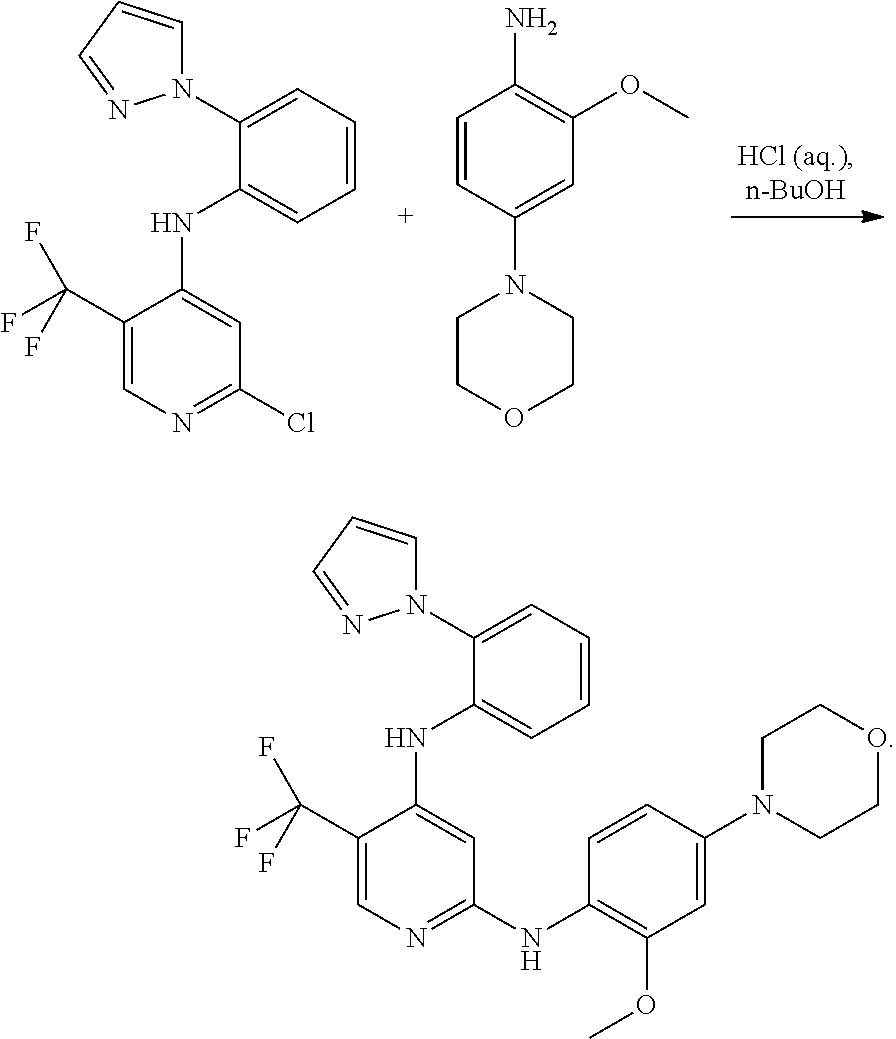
C1(C(F)(F)F)=CN=C(Cl)C=C1NC1=CC=CC=C1N1C=CC=N1.C1=CC(N2CCOCC2)=CC(OC)=C1N.C1(C(F)(F)F)=CN=C(NC2=C(OC)C=C(N3CCOCC3)C=C2)C=C1NC1=CC=CC=C1N1C=CC=N1
